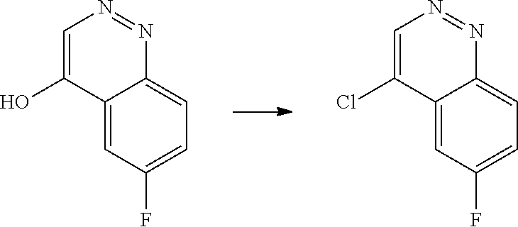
C12=CC(F)=CC=C1N=NC=C2O.C12=CC(F)=CC=C1N=NC=C2Cl
